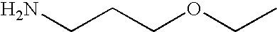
C(N)CCOCC
